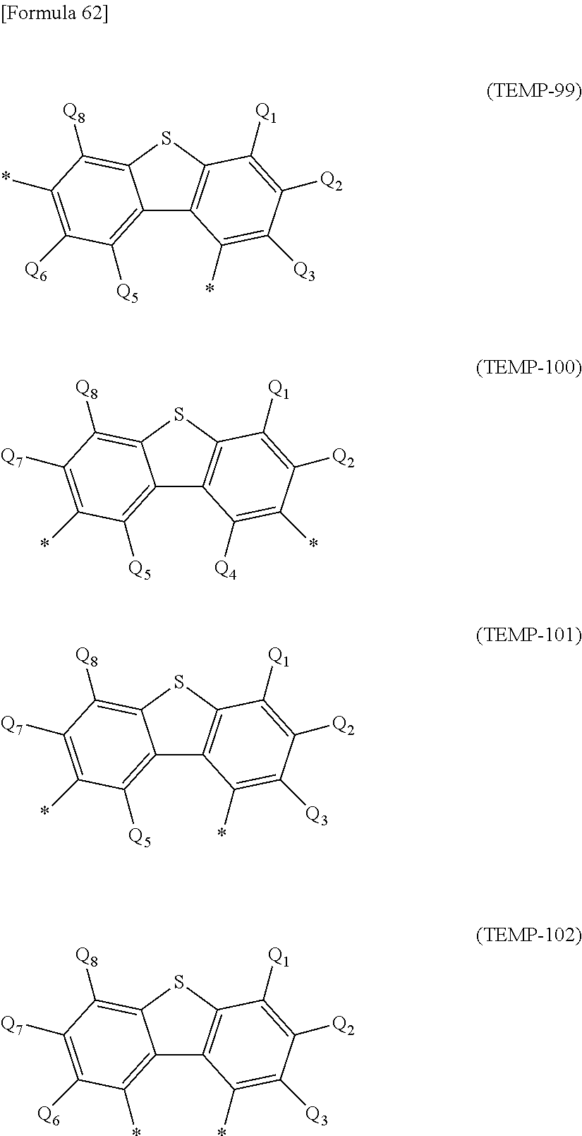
C12=C([Q5])C([Q6])=C(*)C([Q8])=C1SC1=C2C(*)=C([Q3])C([Q2])=C1[Q1].C12=C([Q5])C(*)=C([Q7])C([Q8])=C1SC1=C2C([Q4])=C(*)C([Q2])=C1[Q1].C12=C([Q5])C(*)=C([Q7])C([Q8])=C1SC1=C2C(*)=C([Q3])C([Q2])=C1[Q1].C12=C(*)C([Q6])=C([Q7])C([Q8])=C1SC1=C2C(*)=C([Q3])C([Q2])=C1[Q1]
